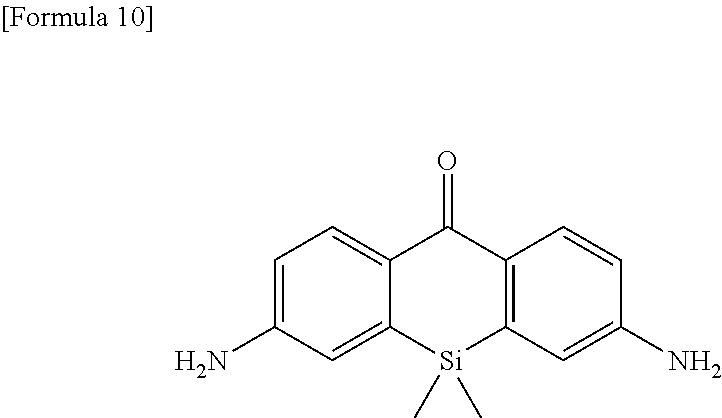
C12=CC=C(N)C=C1[Si](C)(C)C1=C(C2=O)C=CC(N)=C1
